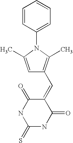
C1=CC(N2C(C)=CC(C=C3C(=O)NC(=S)NC3=O)=C2C)=CC=C1
